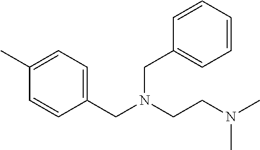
C1(CN(CCN(C)C)CC2=CC=CC=C2)=CC=C(C)C=C1
